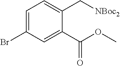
C1=C(Br)C=C(C(OC)=O)C(C[NBoc2])=C1
